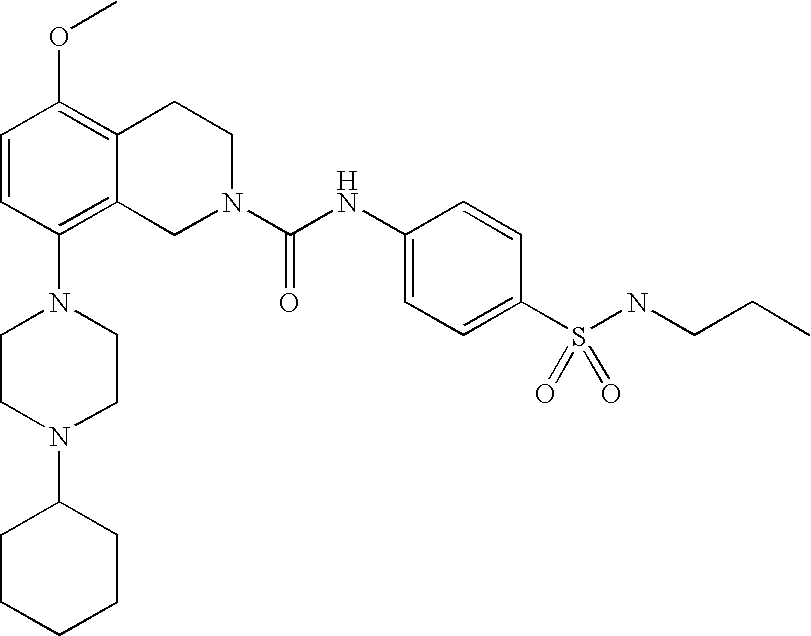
C1=CC(N2CCN(C3CCCCC3)CC2)=C2C(=C1OC)CCN(C(NC1=CC=C(S(NCCC)(=O)=O)C=C1)=O)C2
